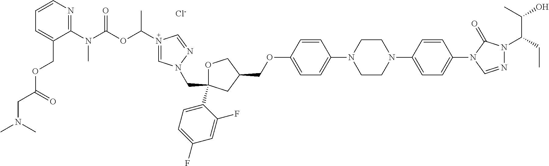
[Cl-].C1OC(C2=CC=C(F)C=C2F)(CN2C=N(C(OC(N(C3=NC=CC=C3COC(CN(C)C)=O)C)=O)C)C=N2)CC1COC1=CC=C(N2CCN(C3=CC=C(N4C=NN(C(CC)C(O)C)C4=O)C=C3)CC2)C=C1
